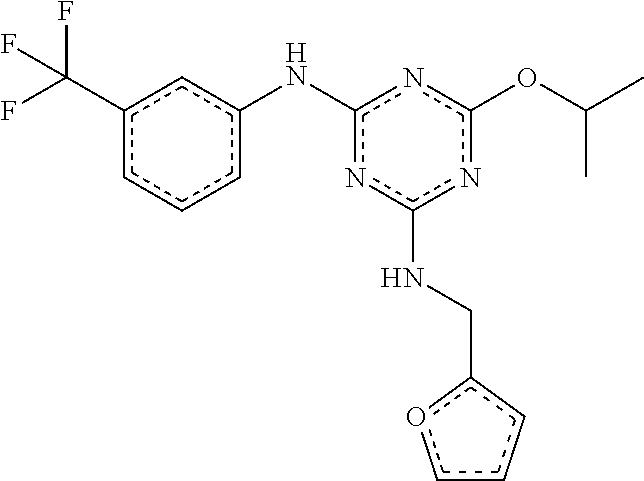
c1c(C(F)(F)F)cc(Nc2nc(OC(C)C)nc(NCc3occc3)n2)cc1
